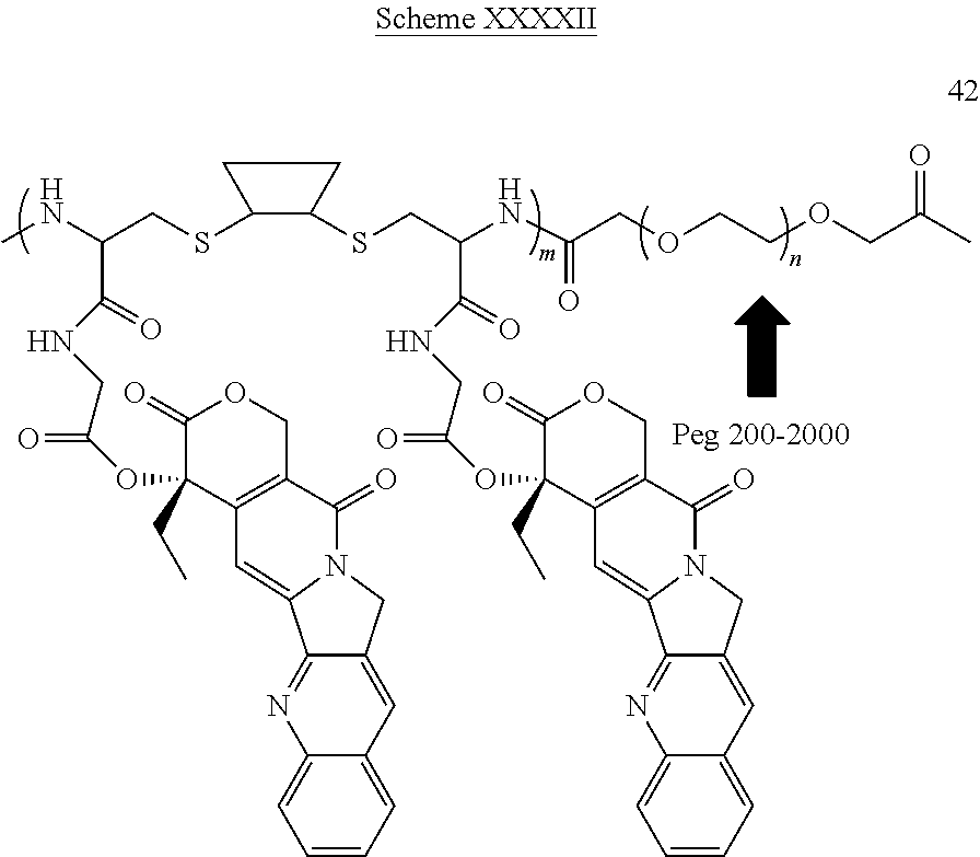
CNC(CSC1C(SCC(NC(COCCOCC(C)=O)=O)C(=O)NCC(=O)OC2(CC)C3=C(COC2=O)C(=O)N2CC4=CC5=CC=CC=C5N=C4C2=C3)CC1)C(=O)NCC(=O)OC1(CC)C2=C(COC1=O)C(=O)N1CC3=CC4=CC=CC=C4N=C3C1=C2
